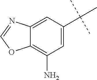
C12=C(N)C=C(C(C)(C)C)C=C1N=CO2
